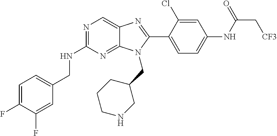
C1=C(F)C(F)=CC(CNC2=NC=C3C(=N2)N(CC2CCCNC2)C(C2=CC=C(NC(=O)C[CF3])C=C2Cl)=N3)=C1
